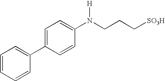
C1=CC=CC(C2=CC=C(N(CCC[SO3H])[H])C=C2)=C1
